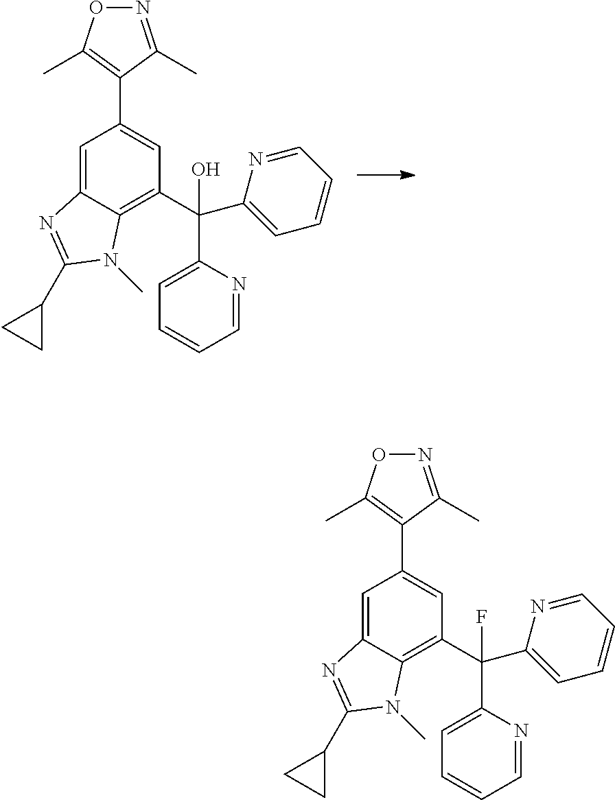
C1=C2C(=C(C(C3=CC=CC=N3)(C3=CC=CC=N3)O)C=C1C1=C(C)ON=C1C)N(C)C(C1CC1)=N2.C1=C2C(=C(C(C3=CC=CC=N3)(C3=CC=CC=N3)F)C=C1C1=C(C)ON=C1C)N(C)C(C1CC1)=N2
